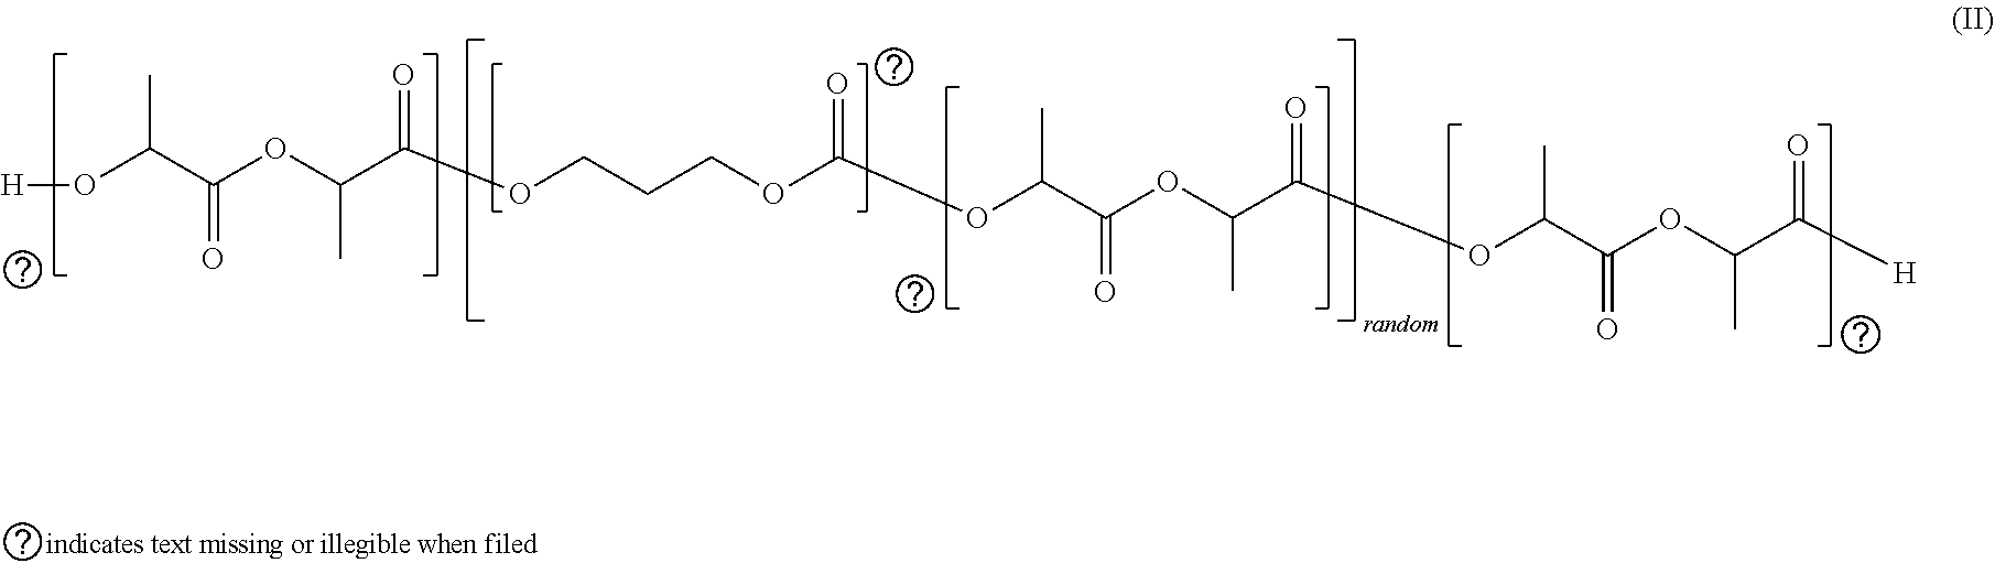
O(C(C(OC(C(OCCCOC(OC(C(OC(C(OC(C(OC(C([H])=O)C)=O)C)=O)C)=O)C)=O)=O)C)=O)C)[H]
